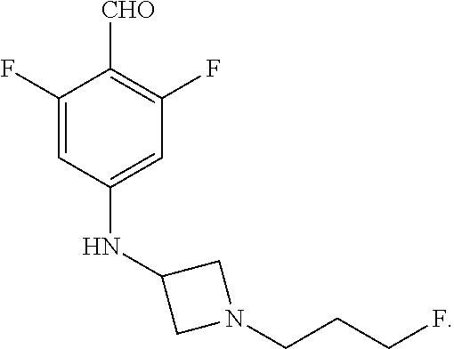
C1(F)=CC(NC2CN(CCCF)C2)=CC(F)=C1[CHO]
